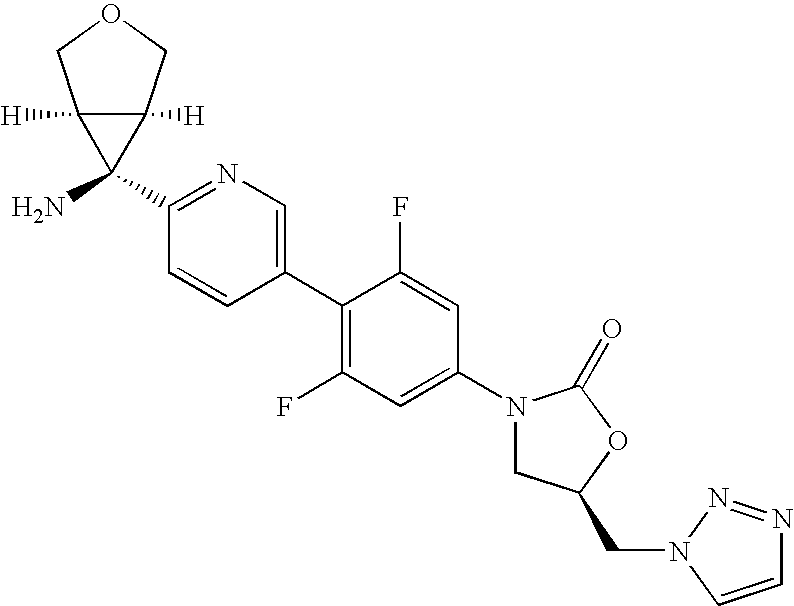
C1(N2CC(CN3C=CN=N3)OC2=O)=CC(F)=C(C2=CN=C(C3(N)C4([H])C3([H])COC4)C=C2)C(F)=C1
